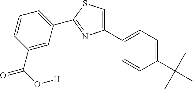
C1(C2=CC=C(C(C)(C)C)C=C2)=CSC(C2=CC=CC(C(O[H])=O)=C2)=N1
